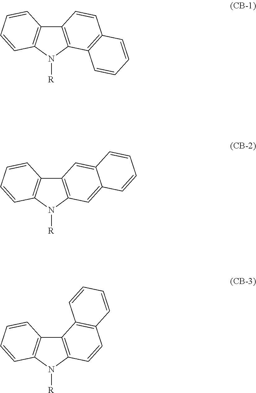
C12=C(N([R])C3=C1C=CC=C3)C1=C(C=C2)C=CC=C1.C12=C(N([R])C3=C1C=CC=C3)C=C1C(=C2)C=CC=C1.C12=C(N([R])C3=C1C=CC=C3)C=CC1=C2C=CC=C1
